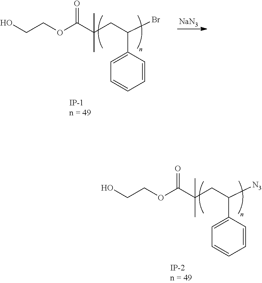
OCCOC(C(C)(CC([N3])C1=CC=CC=C1)C)=O.OCCOC(C(C)(CC(Br)C1=CC=CC=C1)C)=O.[NaN3]
